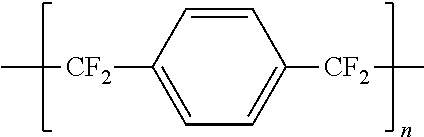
C1([CF2]C)=CC=C([CF2]C)C=C1
